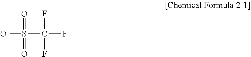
[O-]S(=O)(=O)C(F)(F)F
